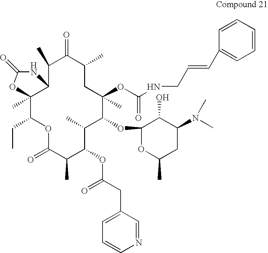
C12(C)C(CC)OC(=O)C(C)C(OC(CC3=CC=CN=C3)=O)C(C)C(OC3OC(C)CC(N(C)C)C3O)C(C)(OC(NCC=CC3=CC=CC=C3)=O)CC(C)C(=O)C(C)C1NC(=O)O2
